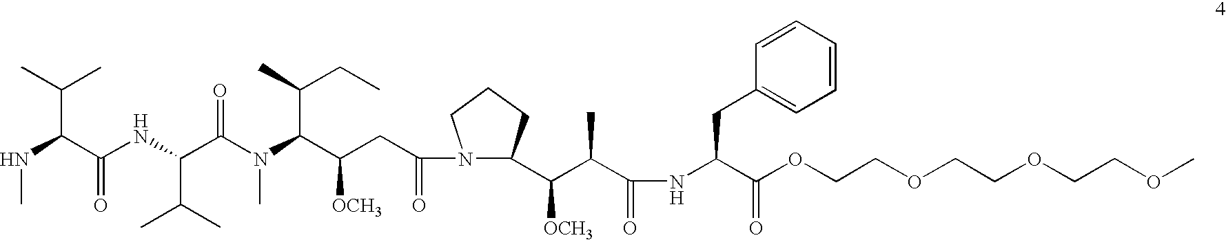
N(C(C(NC(C(N(C(C(CC(N1C(C(C(C(NC(C(OCCOCCOCCOC)=O)CC2=CC=CC=C2)=O)C)[OCH3])CCC1)=O)[OCH3])C(CC)C)C)=O)C(C)C)=O)C(C)C)C
